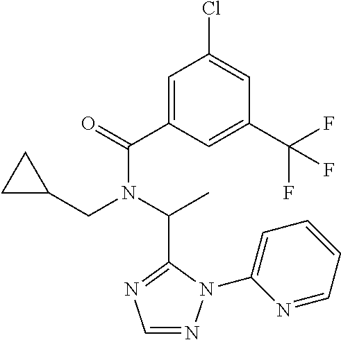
C1(C(=O)N(C(C)C2=NC=NN2C2=CC=CC=N2)CC2CC2)=CC(Cl)=CC(C(F)(F)F)=C1
